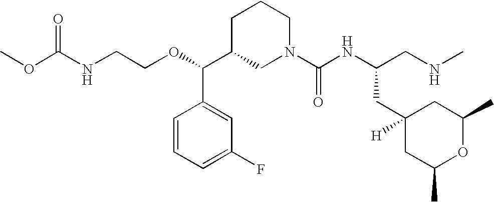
O=C(NCCOC(C1CN(C(NC(CNC)CC2([H])CC(C)OC(C)C2)=O)CCC1)C1=CC(F)=CC=C1)OC
